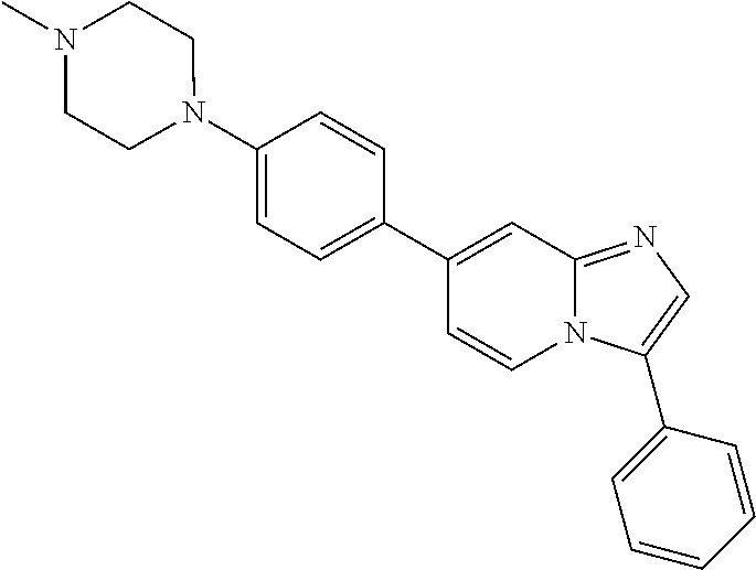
C1(C2=CC=C(N3CCN(C)CC3)C=C2)=CC2=NC=C(C3=CC=CC=C3)N2C=C1
